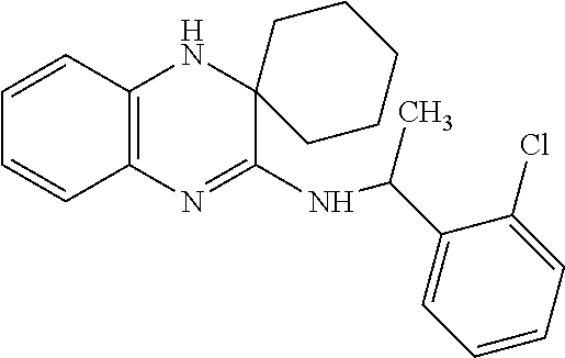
C1=CC2=C(C=C1)N=C(NC(C1=CC=CC=C1Cl)C)C1(N2)CCCCC1
